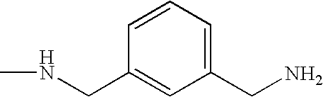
C1=CC(CNC)=CC(CN)=C1
